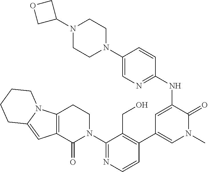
C12=C(C(=O)N(C3=NC=CC(C4=CN(C)C(=O)C(NC5=NC=C(N6CCN(C7COC7)CC6)C=C5)=C4)=C3CO)CC1)C=C1N2CCCC1
